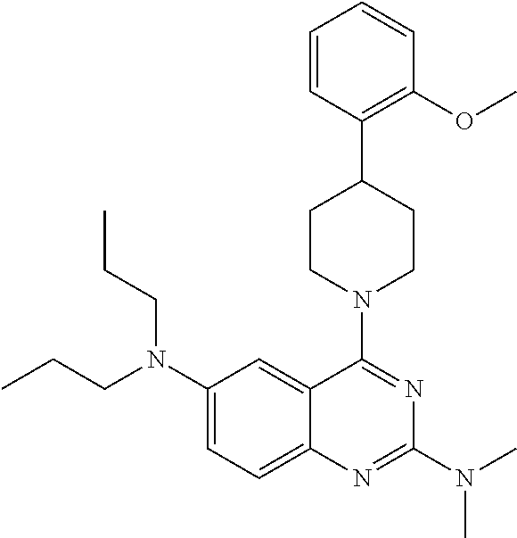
C1(N(CCC)CCC)=CC=C2C(=C1)C(N1CCC(C3=C(OC)C=CC=C3)CC1)=NC(N(C)C)=N2
